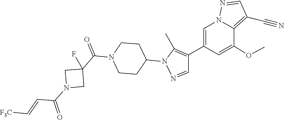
C1(C2=C(C)N(C3CCN(C(C4(F)CN(C(C=C[F3C])=O)C4)=O)CC3)N=C2)=CN2C(=C(C#N)C=N2)C(OC)=C1
